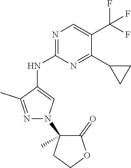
N1=C(NC2=CN(C3(C)C(=O)OCC3)N=C2C)N=C(C2CC2)C(C(F)(F)F)=C1
